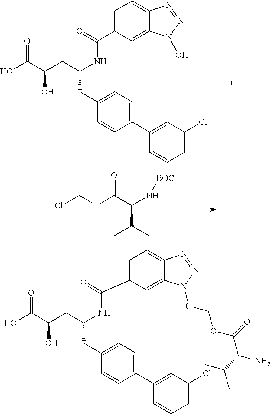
C1=C(C(=O)NC(CC(C(O)=O)O)CC2=CC=C(C3=CC(Cl)=CC=C3)C=C2)C=C2C(=C1)N=NN2OCOC(=O)C(N)C(C)C.C1=C(C(=O)NC(CC(C(O)=O)O)CC2=CC=C(C3=CC(Cl)=CC=C3)C=C2)C=C2C(=C1)N=NN2O.ClCOC(C(N[BOC])C(C)C)=O
